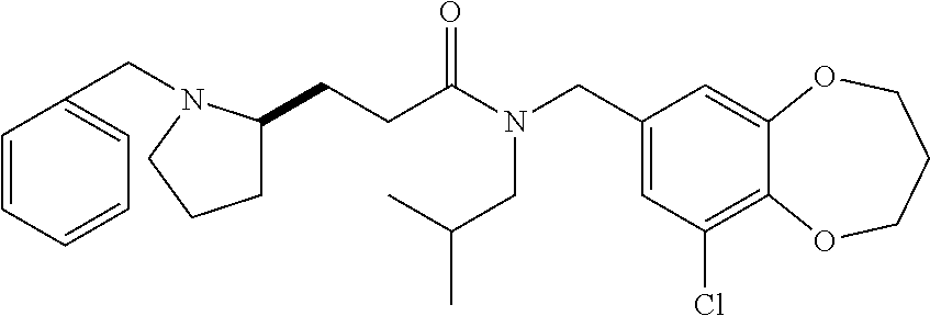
C1(CN(CC(C)C)C(=O)CCC2CCCN2CC2=CC=CC=C2)=CC(Cl)=C2C(=C1)OCCCO2
